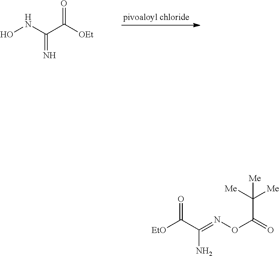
ONC(C([OEt])=O)=N.[EtO]C(C(=NOC(=O)C([Me])([Me])[Me])N)=O
